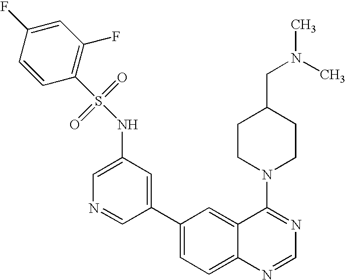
C1=C(NS(=O)(=O)C2=C(F)C=C(F)C=C2)C=C(C2=CC=C3C(=C2)C(N2CCC(CN(C)C)CC2)=NC=N3)C=N1
